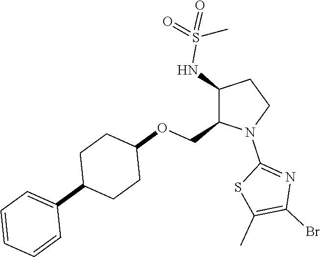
C1(NS(=O)(=O)C)C(COC2CCC(C3=CC=CC=C3)CC2)N(C2=NC(Br)=C(C)S2)CC1
